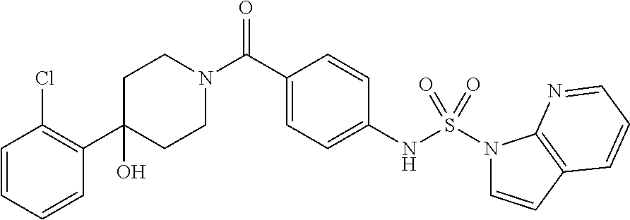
C1CN(C(C2=CC=C(NS(N3C=CC4=C3N=CC=C4)(=O)=O)C=C2)=O)CCC1(O)C1=C(Cl)C=CC=C1
